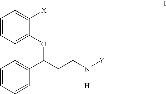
C1=CC=C(OC(CCN([Y])[H])C2=CC=CC=C2)C([X])=C1
